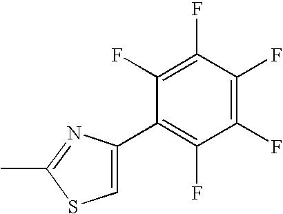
C1=C(C2=C(F)C(F)=C(F)C(F)=C2F)N=C(C)S1
